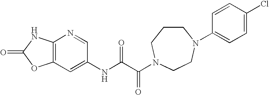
C12=C(C=C(NC(C(=O)N3CCN(C4=CC=C(Cl)C=C4)CCC3)=O)C=N1)OC(=O)N2
